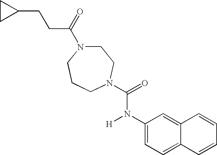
C(C(=O)N1CCN(C(=O)N(C2=CC=C3C(=C2)C=CC=C3)[H])CCC1)CC1CC1
